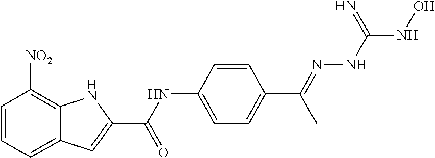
C1=CC=C2C(=C1[NO2])NC(C(=O)NC1=CC=C(C(=NNC(NO)=N)C)C=C1)=C2
